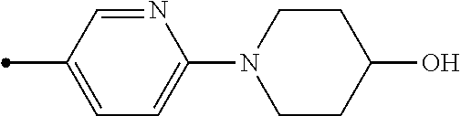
N1=CC(C)=CC=C1N1CCC(O)CC1
